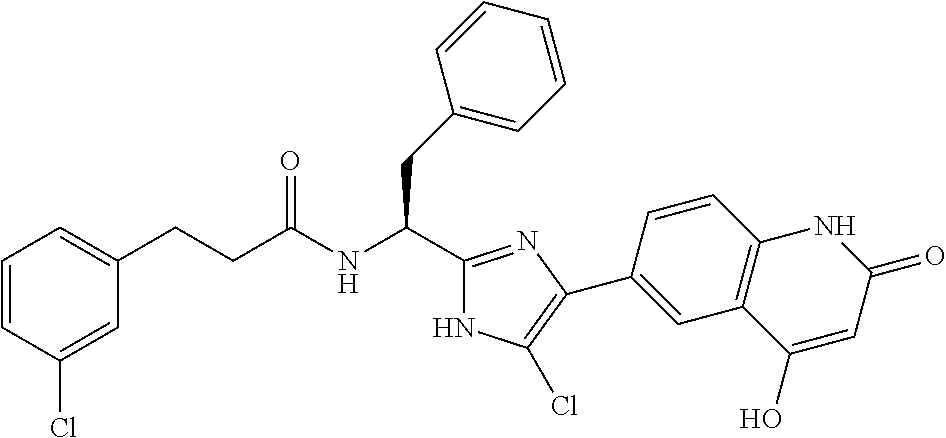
C1(CCC(NC(CC2=CC=CC=C2)C2=NC(C3=CC4=C(C=C3)NC(=O)C=C4O)=C(Cl)N2)=O)=CC=CC(Cl)=C1
